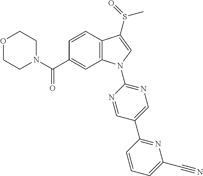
O1CCN(C(C2=CC3=C(C=C2)C(S(=O)C)=CN3C2=NC=C(C3=NC(C#N)=CC=C3)C=N2)=O)CC1
